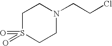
C1S(=O)(=O)CCN(CCCl)C1
